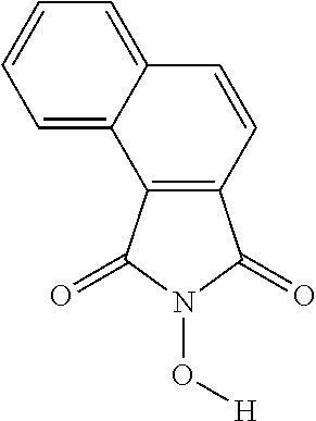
C12=C(C(=O)N(O[H])C1=O)C1=CC=CC=C1C=C2
